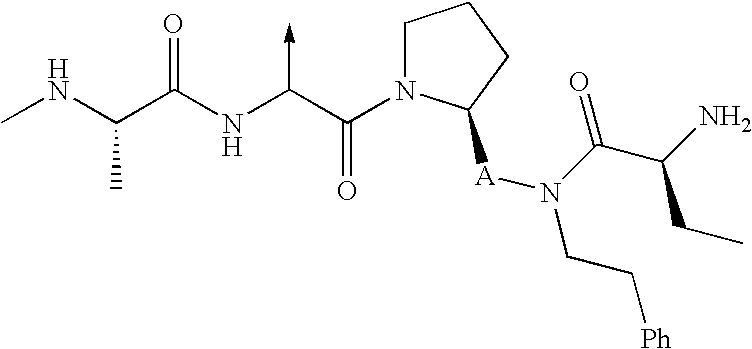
C(NC)(C(NC(C(N1CCCC1[A]N(CC[Ph])C(C(N)CC)=O)=O)->C)=O)C
